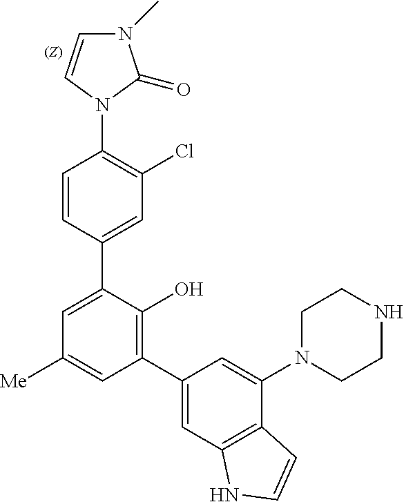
C1=CC(C2=CC([Me])=CC(C3=CC4=C(C(N5CCNCC5)=C3)C=CN4)=C2O)=CC(Cl)=C1N1C(=O)N(C)C=C1
